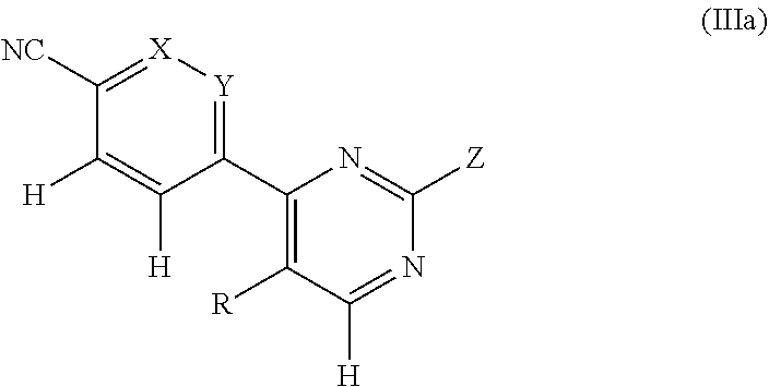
C1([NC])=[X][Y]=C(C2=C([R])C([H])=NC([Z])=N2)C([H])=C1[H]
